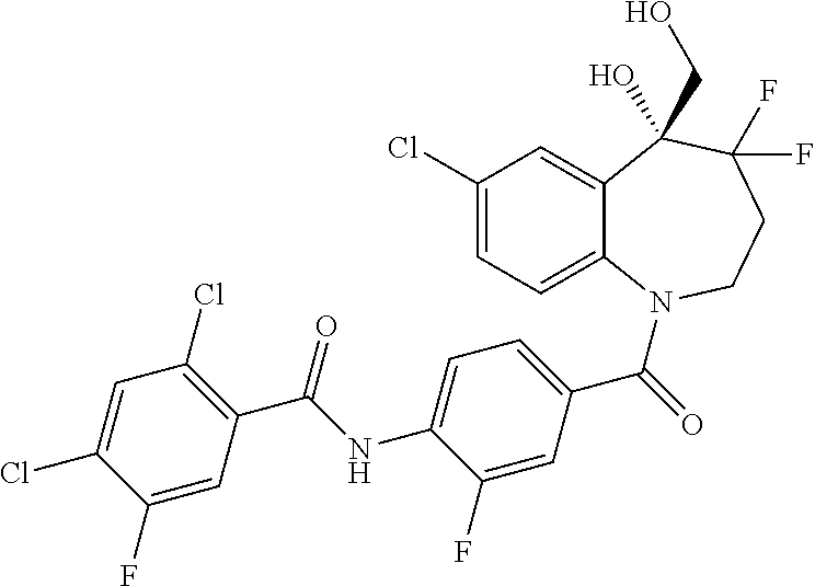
C1(Cl)=CC=C2C(=C1)C(O)(CO)C(F)(F)CCN2C(=O)C1=CC=C(NC(C2=C(Cl)C=C(Cl)C(F)=C2)=O)C(F)=C1
